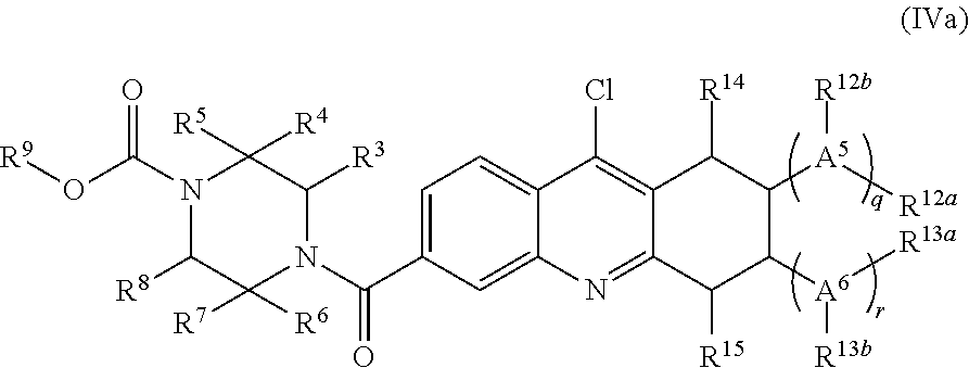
C1=C(C(N2C([R3])C([R4])([R5])N(C(O[R9])=O)C([R8])C2([R7])[R6])=O)C=C2C(=C1)C(Cl)=C1C(=N2)C([R15])C([A6]([R13a])[R13b])C([A5]([R12a])[R12b])C1[R14]
